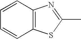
C1=CC=CC2=C1N=C(C)S2
